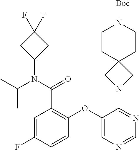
C1=C(F)C=CC(OC2=CN=CN=C2N2CC3(C2)CCN([Boc])CC3)=C1C(N(C(C)C)C1CC(F)(F)C1)=O
